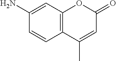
C1(N)=CC2=C(C=C1)C(C)=CC(=O)O2
